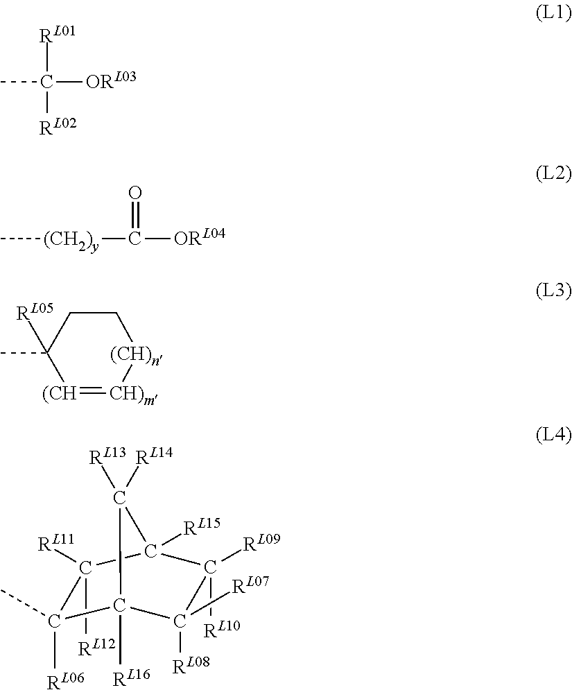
CC([RL01])([ORL03])[RL02].C[(CH2)y]C(=O)[ORL04].[(CH]1=[CH)m][(CH)n]CCC1(C)[RL05].[RL12]C1([RL11])C(C)([RL06])C2([RL16])C([RL08])([RL07])C([RL10])([RL09])C1([RL15])C2([RL13])[RL14]
